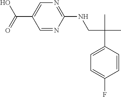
C(=O)(O)C1=CN=C(NCC(C)(C2=CC=C(F)C=C2)C)N=C1
